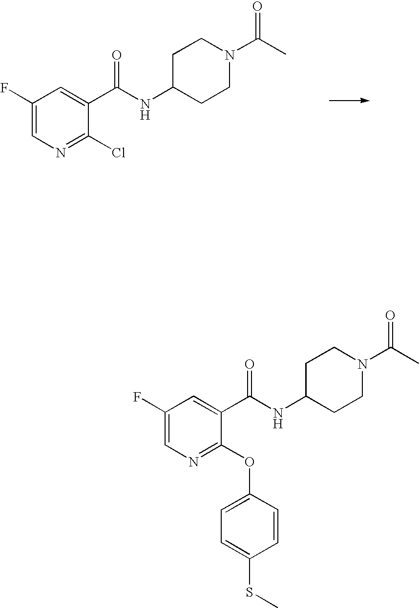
C1(F)=CN=C(Cl)C(C(NC2CCN(C(C)=O)CC2)=O)=C1.C1(F)=CN=C(OC2=CC=C(SC)C=C2)C(C(NC2CCN(C(=O)C)CC2)=O)=C1
